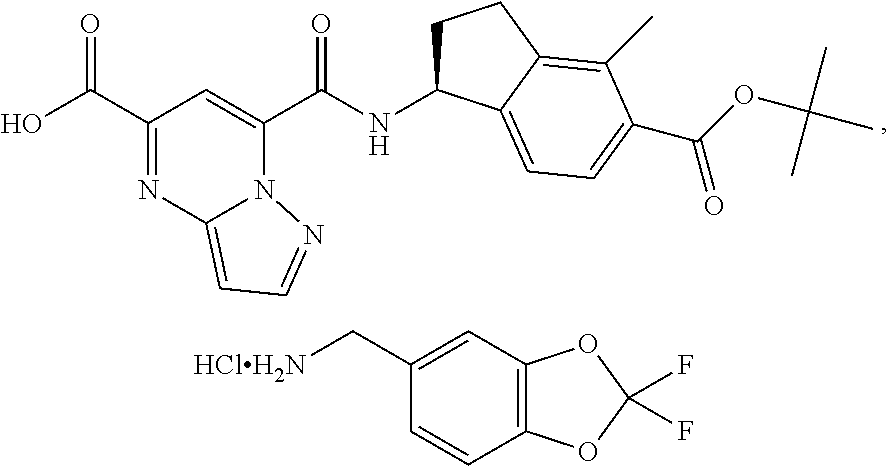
C1(C(=O)O)=NC2=CC=NN2C(C(NC2CCC3=C(C)C(C(=O)OC(C)(C)C)=CC=C23)=O)=C1.C1(C[HClH2N])=CC2=C(C=C1)OC(F)(F)O2
